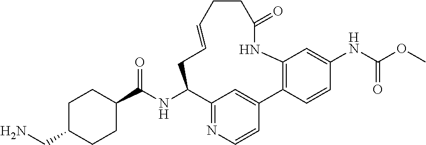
C1C(CN)CCC(C(NC2C3=NC=CC(=C3)C3=C(C=C(NC(OC)=O)C=C3)NC(=O)CCC=CC2)=O)C1
